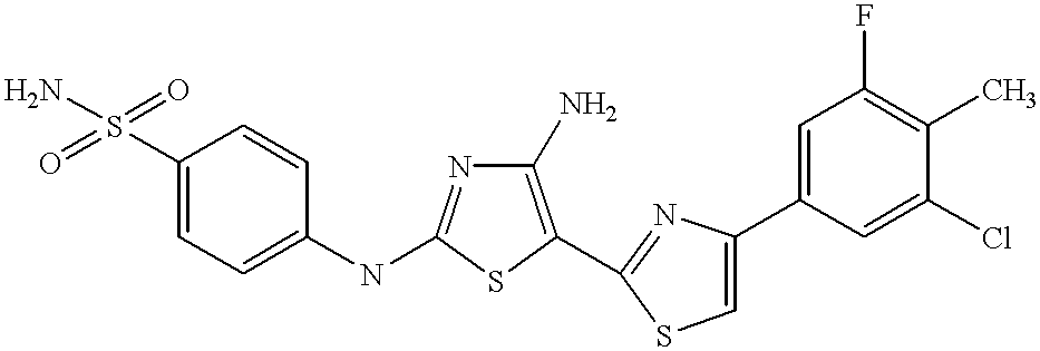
C1(S(=O)(=O)N)=CC=C(NC2=NC(N)=C(C3=NC(C4=CC(F)=C(C)C(Cl)=C4)=CS3)S2)C=C1
